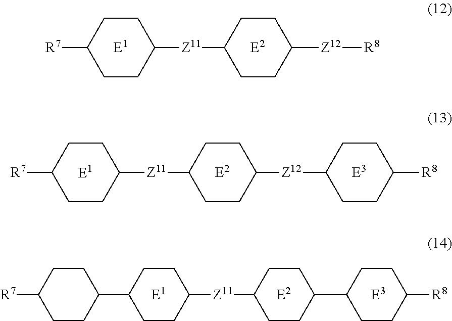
C1CC([R7])CCC1[Z11]C1CCC([Z12][R8])CC1.[E1].[E2].C1CC([Z11]C2CCC([R7])CC2)CCC1[Z12]C1CCC([R8])CC1.[E2].[E1].[E3].[E1].[E2].[R7]C1CCC(C2CCC([Z11]C3CCC(C4CCC([R8])CC4)CC3)CC2)CC1.[E3]
